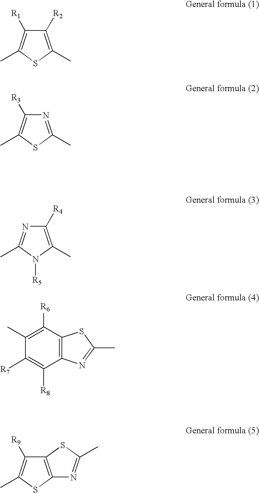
C1([R2])=C(C)SC(C)=C1[R1].N1=C(C)SC(C)=C1[R3].C1([R4])=C(C)N([R5])C(C)=N1.C1(C)=C([R6])C2=C(C([R8])=C1[R7])N=C(C)S2.C12=C(SC(C)=C1[R9])N=C(C)S2
